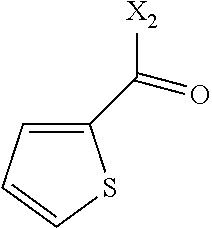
C1(C(=O)[X2])=CC=CS1
